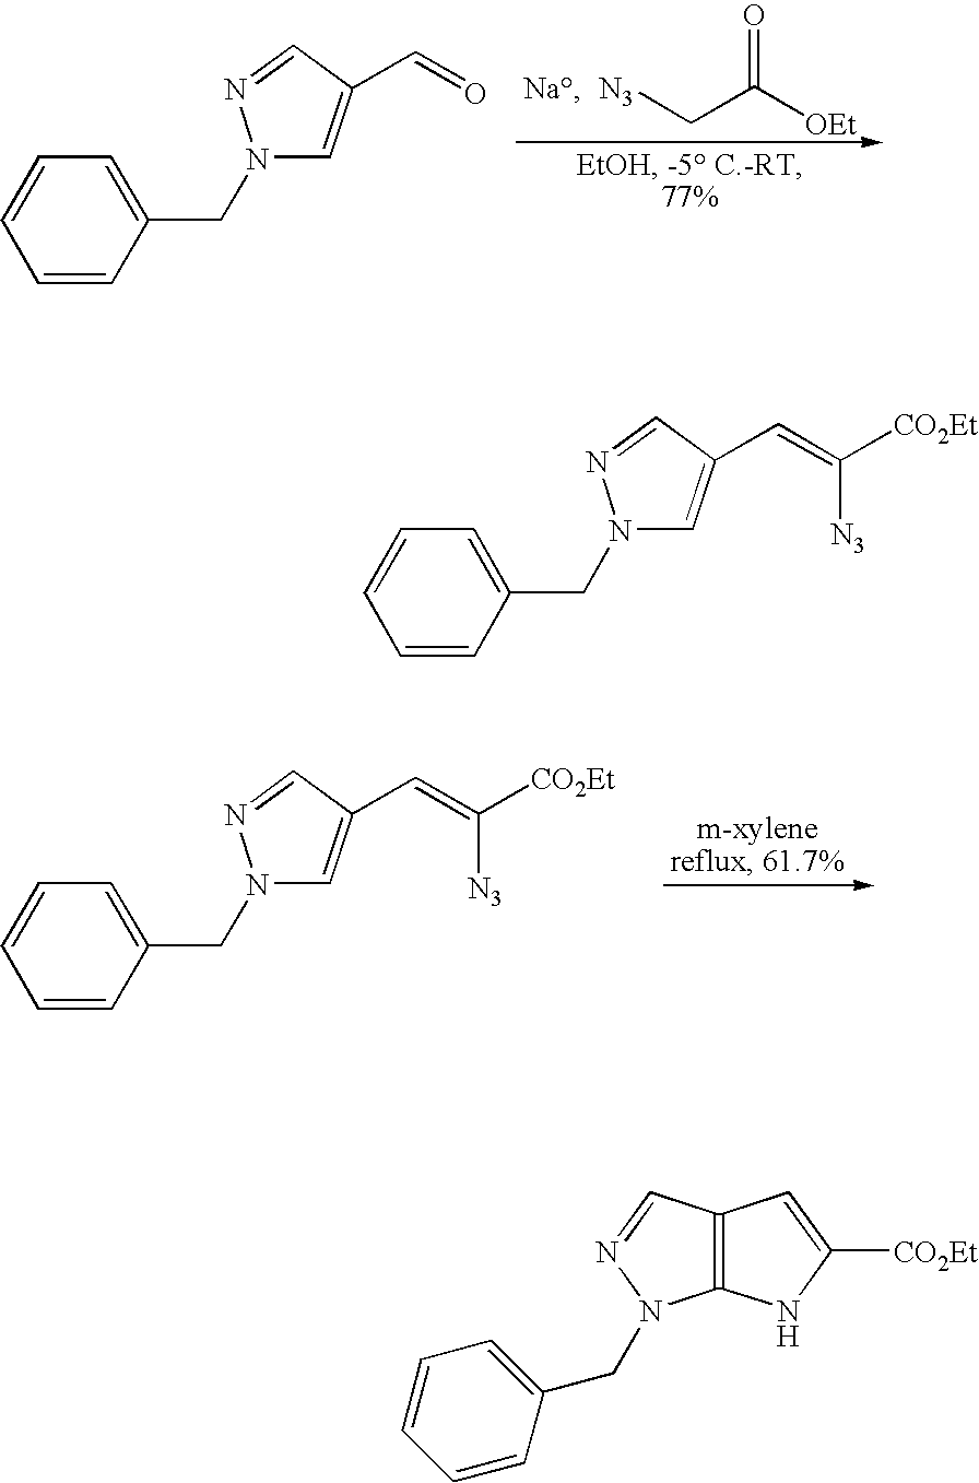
[N3]CC([OEt])=O.C1=CC(CN2C=C(C=O)C=N2)=CC=C1.C1=CC(CN2C=C(C=C([CO2Et])[N3])C=N2)=CC=C1.C1=CC(CN2C=C(C=C([CO2Et])[N3])C=N2)=CC=C1.C12=C(C=NN1CC1=CC=CC=C1)C=C([CO2Et])N2
